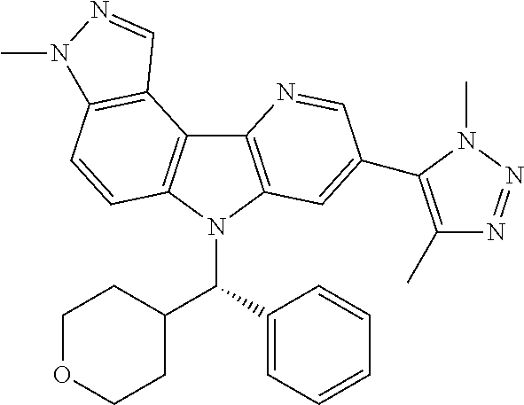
C12=C(N(C(C3=CC=CC=C3)C3CCOCC3)C3=C1C1=C(C=C3)N(C)N=C1)C=C(C1=C(C)N=NN1C)C=N2
